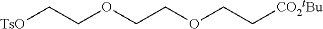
[TsO]CCOCCOCC[CO2tBu]
